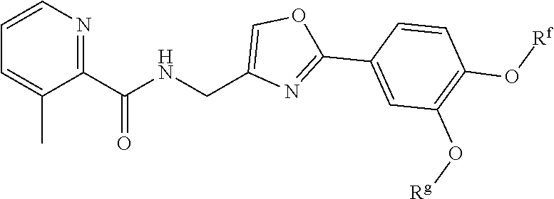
N(CC1=COC(C2=CC(O[Rg])=C(O[Rf])C=C2)=N1)C(C1=NC=CC=C1C)=O
